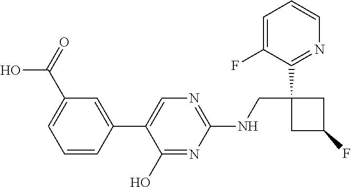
C1(C2=CN=C(NCC3(C4=NC=CC=C4F)CC(F)C3)N=C2O)=CC(C(=O)O)=CC=C1
